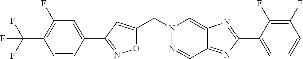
O1C(CN2N=CC3=NC(C4=CC=CC(F)=C4F)=NC3=C2)=CC(C2=CC(F)=C(C(F)(F)F)C=C2)=N1
